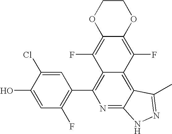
C1=C(O)C(Cl)=CC(C2=C3C(=C4C(=N2)NN=C4C)C(F)=C2C(=C3F)OCCO2)=C1F
